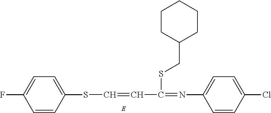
S(C=CC(SCC1CCCCC1)=NC1=CC=C(Cl)C=C1)C1=CC=C(F)C=C1
